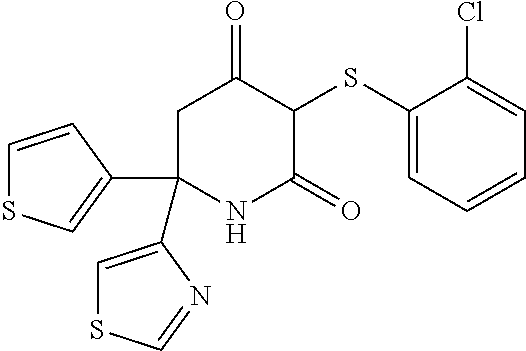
C1C(C2=CSC=C2)(C2=CSC=N2)NC(=O)C(SC2=CC=CC=C2Cl)C1=O
